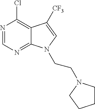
N1=CN=C2C(=C1Cl)C([CF3])=CN2CCN1CCCC1
